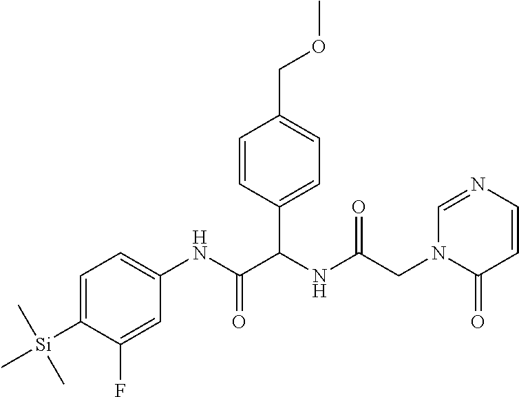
C1=C([Si](C)(C)C)C(F)=CC(NC(C(NC(CN2C(=O)C=CN=C2)=O)C2=CC=C(COC)C=C2)=O)=C1
